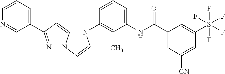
C1(N2C3=CC(C4=CC=CN=C4)=NN3C=C2)=C(C)C(NC(C2=CC([CN])=CC(S(F)(F)(F)(F)F)=C2)=O)=CC=C1
